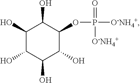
C1(O)C(O)C(O)C(O)C(OP([O-NH4+])(=O)[O-NH4+])C1O
